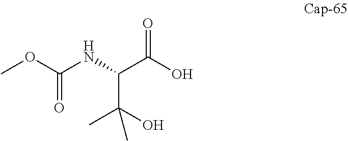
O=C(O)C(NC(OC)=O)C(O)(C)C
